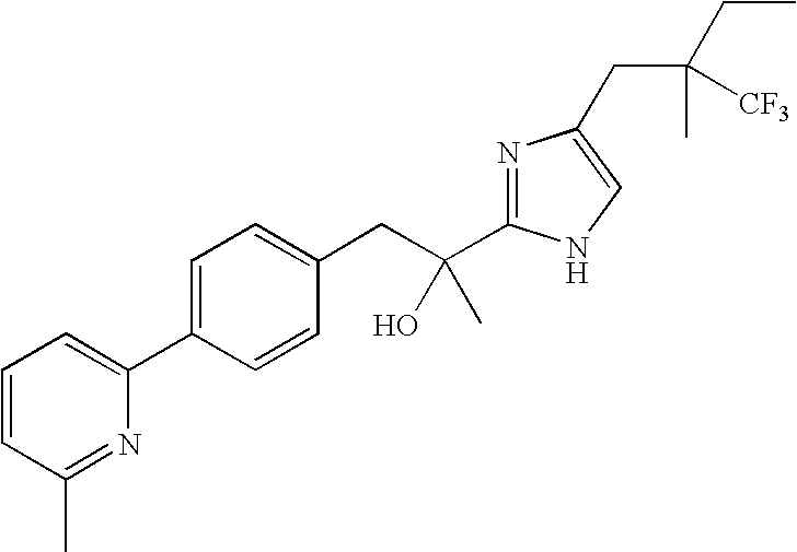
C1=CC(C)=NC(C2=CC=C(CC(O)(C3=NC(CC(CC)(C)[CF3])=CN3)C)C=C2)=C1
